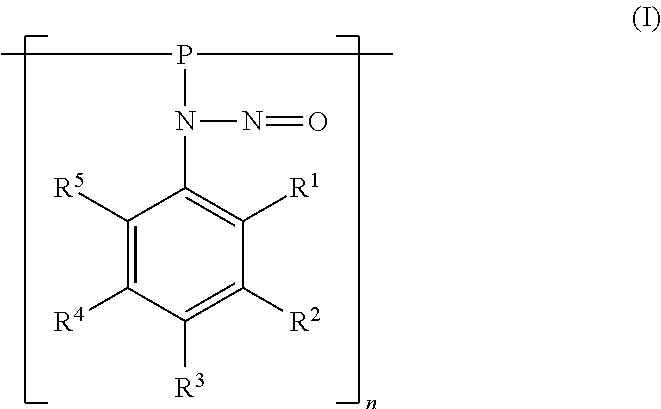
C1([R5])=C([R4])C([R3])=C([R2])C([R1])=C1N(P(C)C)N=O
